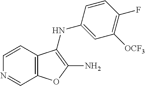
C12=C(C=CN=C1)C(NC1=CC([OCF3])=C(F)C=C1)=C(N)O2
